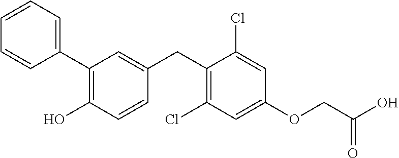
C1(C2=C(O)C=CC(CC3=C(Cl)C=C(OCC(=O)O)C=C3Cl)=C2)=CC=CC=C1
